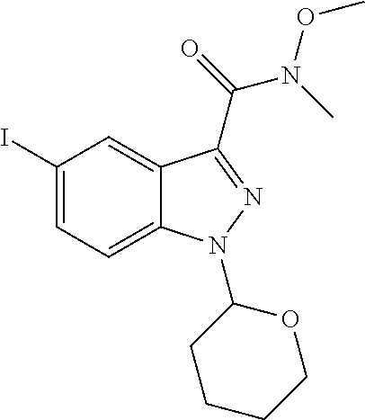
C1(I)=CC=C2C(=C1)C(C(N(OC)C)=O)=NN2C1CCCCO1
